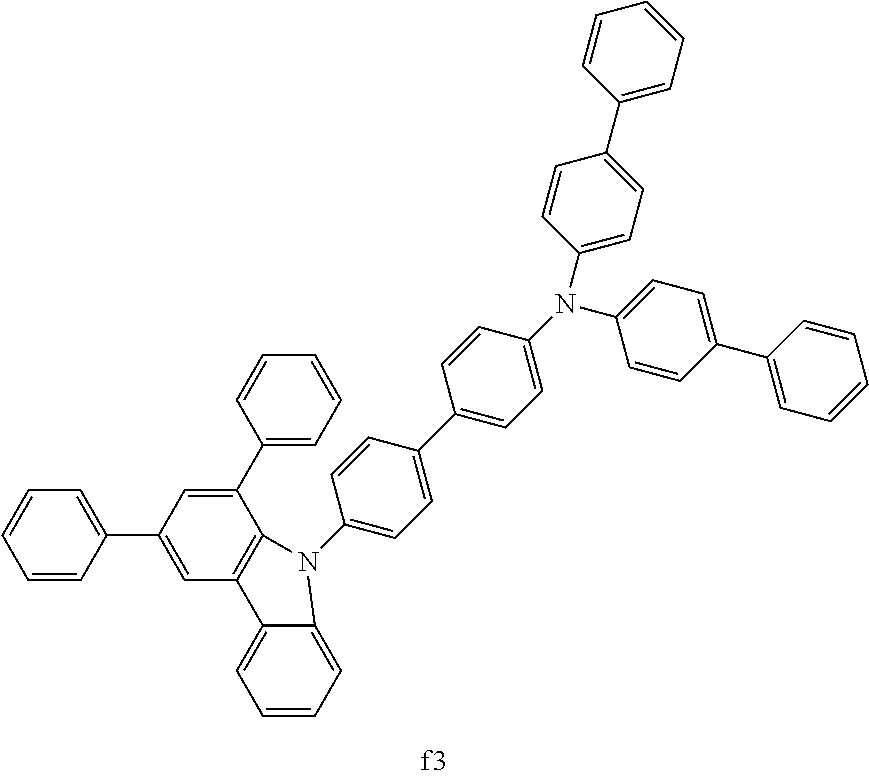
C1=C(C2=CC=CC=C2)C=C(C2=CC=CC=C2)C2=C1C1=CC=CC=C1N2C1=CC=C(C2=CC=C(N(C3=CC=C(C4=CC=CC=C4)C=C3)C3=CC=C(C4=CC=CC=C4)C=C3)C=C2)C=C1
